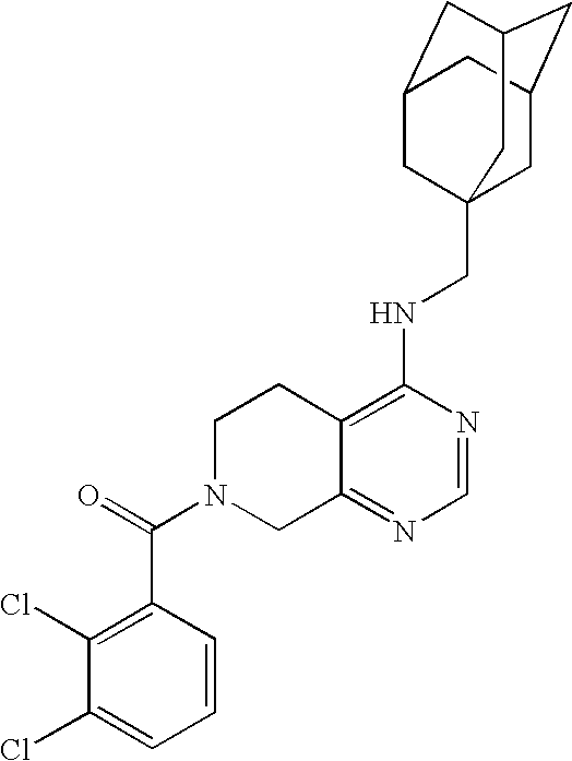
C12=C(NCC34CC5CC(CC(C3)C5)C4)N=CN=C1CN(C(=O)C1=C(Cl)C(Cl)=CC=C1)CC2
